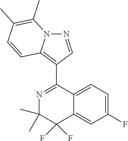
C1=C(F)C=C2C(=C1)C(C1=C3N(N=C1)C(C)=C(C)C=C3)=NC(C)(C)C2(F)F
